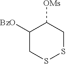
C1([BzO])CSSCC1[OMs]
